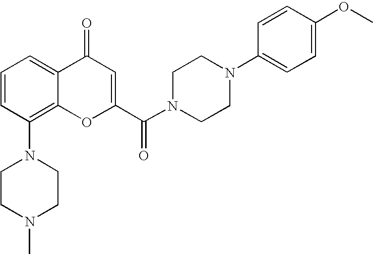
N1(C2=C3C(=CC=C2)C(=O)C=C(C(N2CCN(C4=CC=C(OC)C=C4)CC2)=O)O3)CCN(C)CC1
